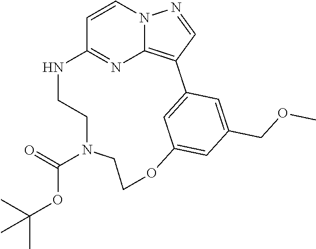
C1=CN2C3=C(C=N2)C2=CC(=CC(COC)=C2)OCCN(C(=O)OC(C)(C)C)CCNC1=N3
